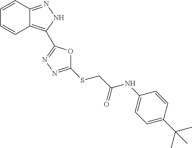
C12=C(C3=NN=C(SCC(NC4=CC=C(C(C)(C)C)C=C4)=O)O3)NN=C1C=CC=C2
